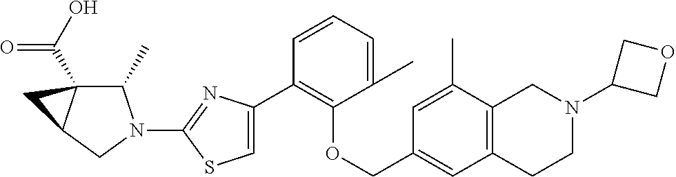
C1(C2=CSC(N3C(C)C4(C(O)=O)C(C3)C4)=N2)=C(OCC2=CC3=C(C(C)=C2)CN(C2COC2)CC3)C(C)=CC=C1
